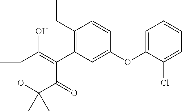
C1(C)(C)OC(C)(C)C(=O)C(C2=C(CC)C=CC(OC3=CC=CC=C3Cl)=C2)=C1O
